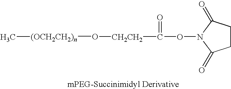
C(ON1C(=O)CCC1=O)(=O)[CH2CH2]O[(OCH2CH2)n]C
